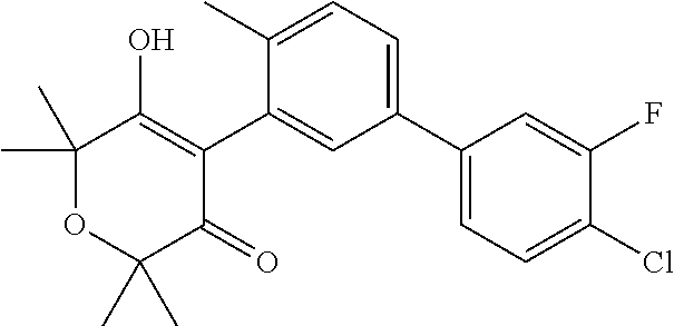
C1(C2=CC=C(C)C(C3=C(O)C(C)(C)OC(C)(C)C3=O)=C2)=CC=C(Cl)C(F)=C1
